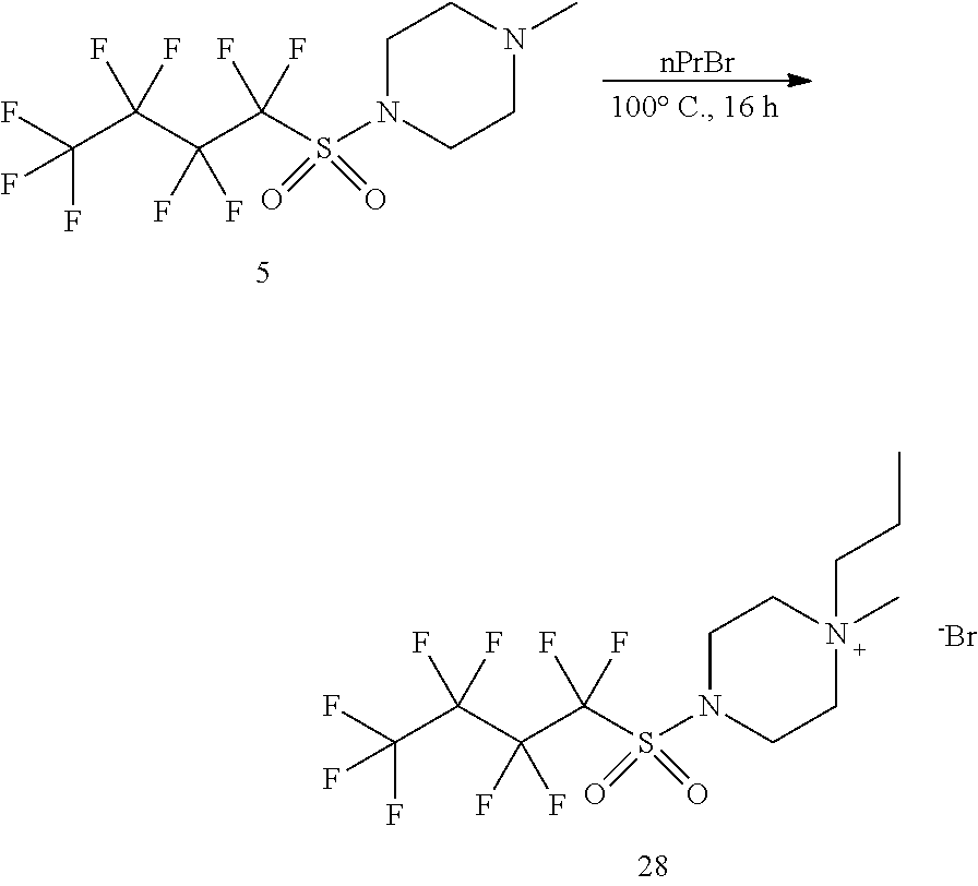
[nPrBr].C(C(C(C(S(N1CCN(C)CC1)(=O)=O)(F)F)(F)F)(F)F)(F)(F)F.C(C(C(C(S(N1CCN(C)(CCC)CC1)(=O)=O)(F)F)(F)F)(F)F)(F)(F)F.[-Br]
